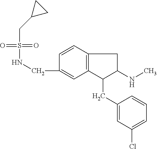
C1(CNS(=O)(=O)CC2CC2)=CC2=C(C=C1)CC(NC)C2CC1=CC(Cl)=CC=C1
